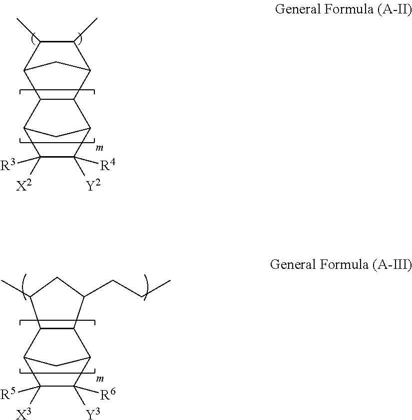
C1(C)C(C)C2C3C(C1C2)C1C([Y2])([R4])C([X2])([R3])C3C1.C12C(C3C([X3])([R5])C([Y3])([R6])C1C3)C(C)CC2CCC
